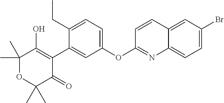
C1(C)(C)OC(C)(C)C(=O)C(C2=CC(OC3=NC4=CC=C(Br)C=C4C=C3)=CC=C2CC)=C1O
